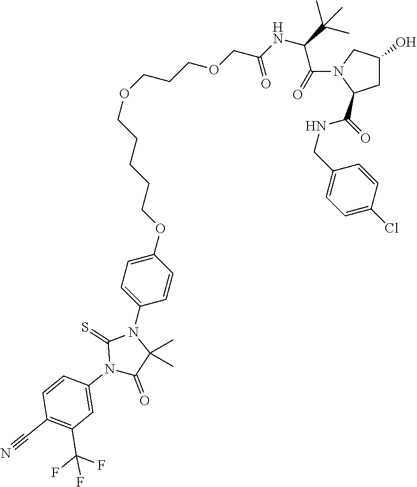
C1C(O)CN(C(C(NC(COCCCOCCCCCOC2=CC=C(N3C(=S)N(C4=CC(C(F)(F)F)=C(C#N)C=C4)C(=O)C3(C)C)C=C2)=O)C(C)(C)C)=O)C1C(=O)NCC1=CC=C(Cl)C=C1
